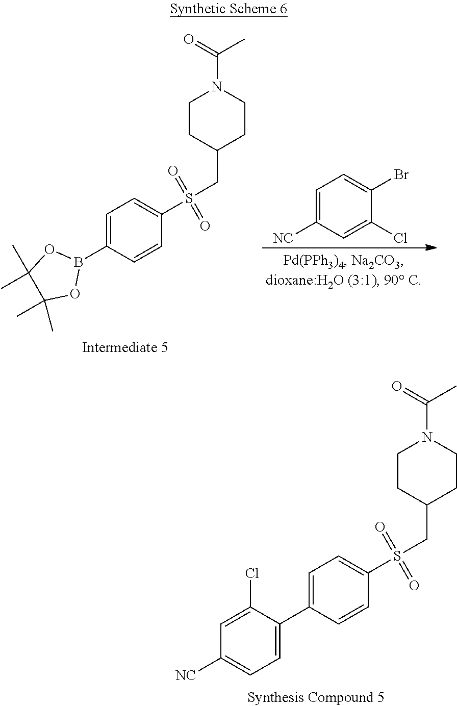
C1=C(B2OC(C)(C)C(C)(C)O2)C=CC(S(CC2CCN(C(=O)C)CC2)(=O)=O)=C1.C1=C([NC])C=C(Cl)C(Br)=C1.C1=C(C2=CC=C([NC])C=C2Cl)C=CC(S(CC2CCN(C(=O)C)CC2)(=O)=O)=C1
